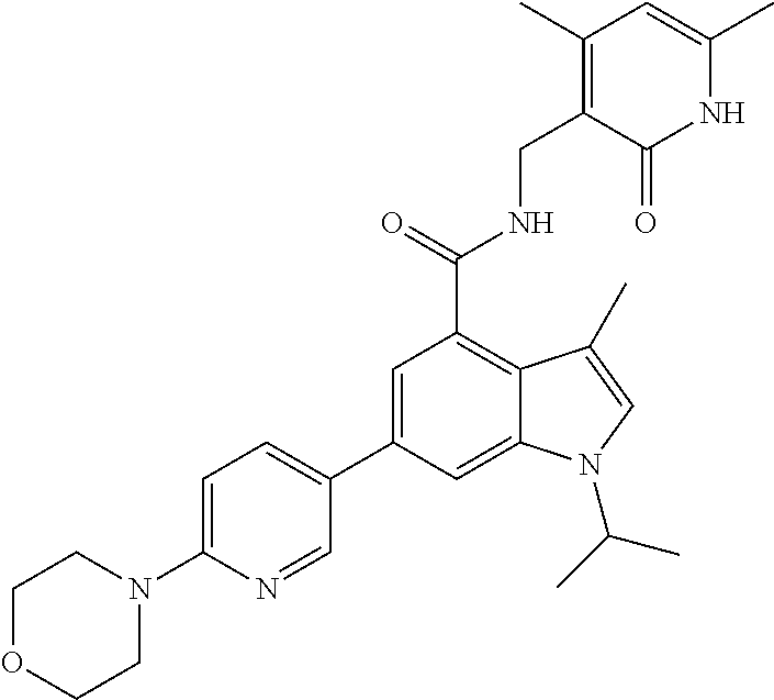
N1C(C)=CC(C)=C(CNC(C2=C3C(=CC(C4=CC=C(N5CCOCC5)N=C4)=C2)N(C(C)C)C=C3C)=O)C1=O
